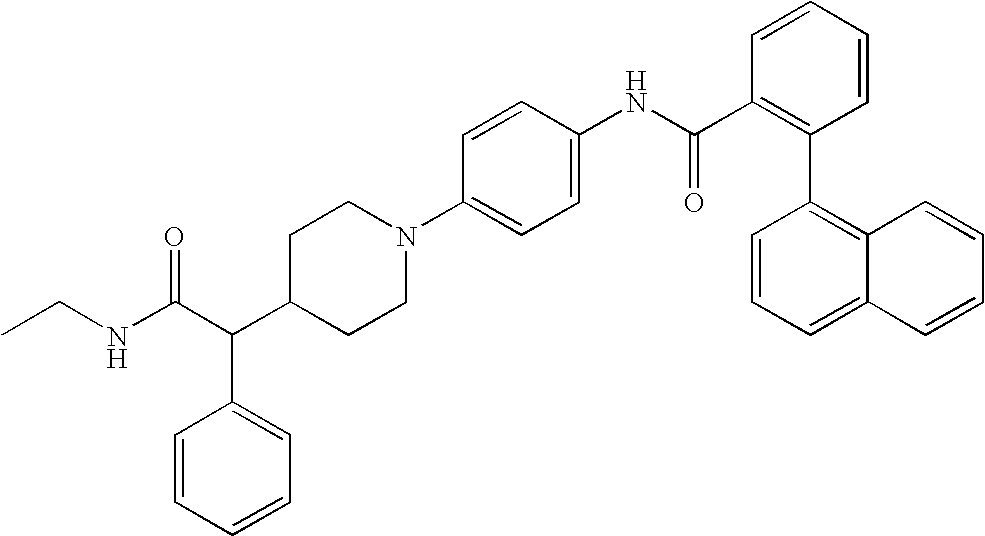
N1(C2=CC=C(NC(C3=C(C4=C5C(=CC=C4)C=CC=C5)C=CC=C3)=O)C=C2)CCC(C(C(NCC)=O)C2=CC=CC=C2)CC1
